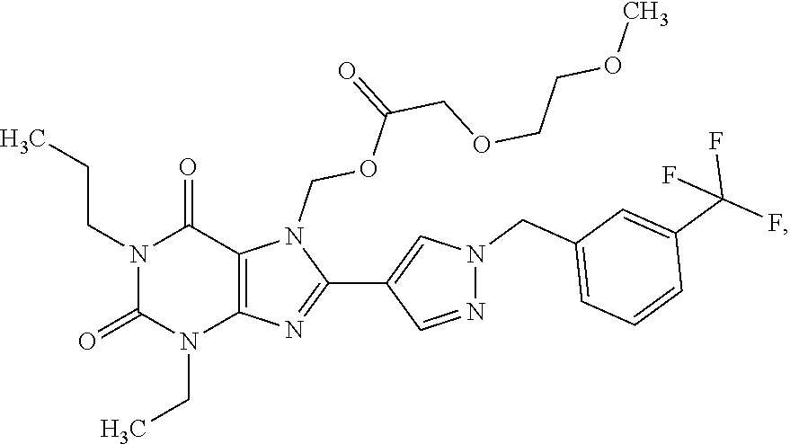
N1(CCC)C(=O)N(CC)C2=C(C1=O)N(COC(=O)COCCOC)C(C1=CN(CC3=CC=CC(C(F)(F)F)=C3)N=C1)=N2
